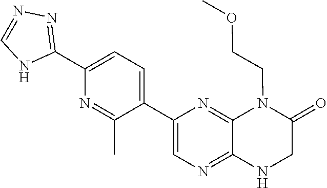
C1(C2=CC=C(C3=NN=CN3)N=C2C)=CN=C2C(=N1)N(CCOC)C(=O)CN2
